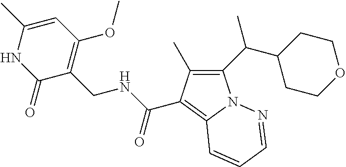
C1(=O)C(CNC(=O)C2=C3N(C(C(C4CCOCC4)C)=C2C)N=CC=C3)=C(OC)C=C(C)N1
